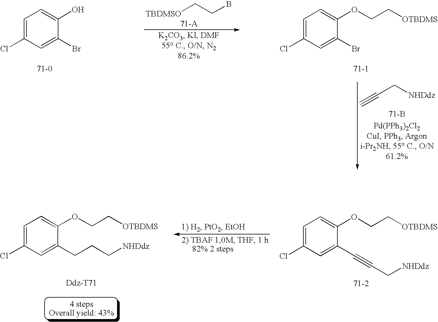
C1=C(Cl)C=C(Br)C(O)=C1.[TBDMSO]CCB.C1=C(Cl)C=C(Br)C(OCC[OTBDMS])=C1.C(C[NHDdz])#C.[71-B].C1=C(Cl)C=C(C#CC[NHDdz])C(OCC[OTBDMS])=C1.C1=C(Cl)C=C(CCC[NHDdz])C(OCC[OTBDMS])=C1
